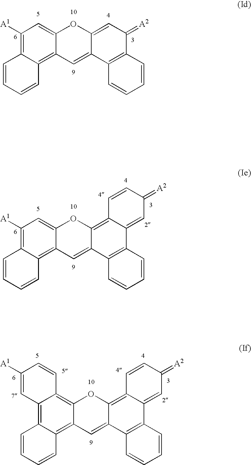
C1([A1])=C2C(=C3C(=C1)OC1=CC(=[A2])C4=C(C1=C3)C=CC=C4)C=CC=C2.C12=C3C(=CC4=C5C(=C([A1])C=C4O3)C=CC=C5)C3=C(C1=CC(=[A2])C=C2)C=CC=C3.C12=C3C(=CC4=C5C(=C6C(=C4O3)C=CC([A1])=C6)C=CC=C5)C3=C(C1=CC(=[A2])C=C2)C=CC=C3
